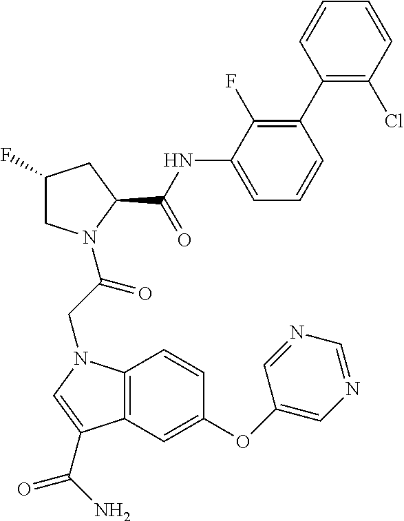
C1(F)CN(C(CN2C3=C(C=C(OC4=CN=CN=C4)C=C3)C(C(N)=O)=C2)=O)C(C(NC2=CC=CC(C3=C(Cl)C=CC=C3)=C2F)=O)C1
